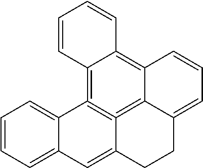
C1=CC=C2C(=C1)C1=C3=C4C(=C5C=1C=CC=C5)C=CC=C4CCC3=C2
